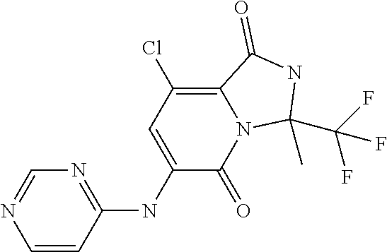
C1=CC(NC2=CC(Cl)=C3N(C2=O)C(C)(C(F)(F)F)NC3=O)=NC=N1
